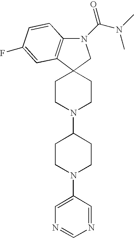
C12(CCN(C3CCN(C4=CN=CN=C4)CC3)CC1)C1=C(N(C(N(C)C)=O)C2)C=CC(F)=C1
